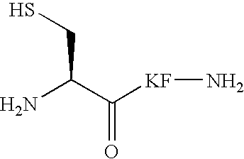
NC(CS)C([KF]N)=O
